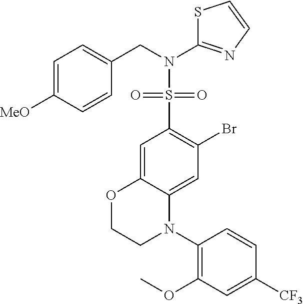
C1=C2C(=CC(Br)=C1S(=O)(=O)N(C1=NC=CS1)CC1=CC=C([MeO])C=C1)N(C1=C(OC)C=C([CF3])C=C1)CCO2
